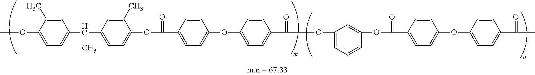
C1=C(C)C(OC)=CC=C1C(C1=CC=C(OC(=O)C2=CC=C(OC3=CC=C(C(=O)OC4=CC=CC(OC(=O)C5=CC=C(OC6=CC=C(C(=O)C)C=C6)C=C5)=C4)C=C3)C=C2)C(C)=C1)C
